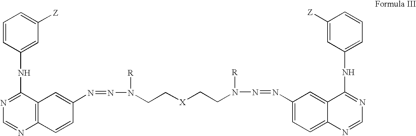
C1=CC(NC2=NC=NC3=C2C=C(N=NN([R])CC[X]CCN(N=NC2=CC=C4N=CN=C(NC5=CC=CC([Z])=C5)C4=C2)[R])C=C3)=CC([Z])=C1
